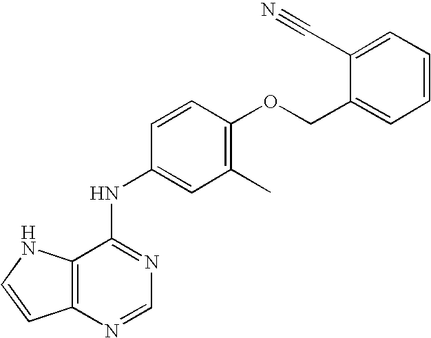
O(C1=C(C)C=C(NC2=NC=NC3=C2NC=C3)C=C1)CC1=CC=CC=C1C#N
